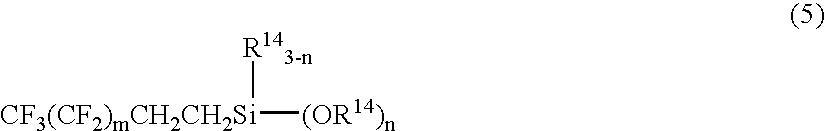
[CF3(CF2)mCH2CH2Si]([(OR14)n])[R143-n]
